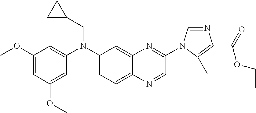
C1(OC)=CC(OC)=CC(N(C2=CC=C3C(=C2)N=C(N2C=NC(C(=O)OCC)=C2C)C=N3)CC2CC2)=C1
